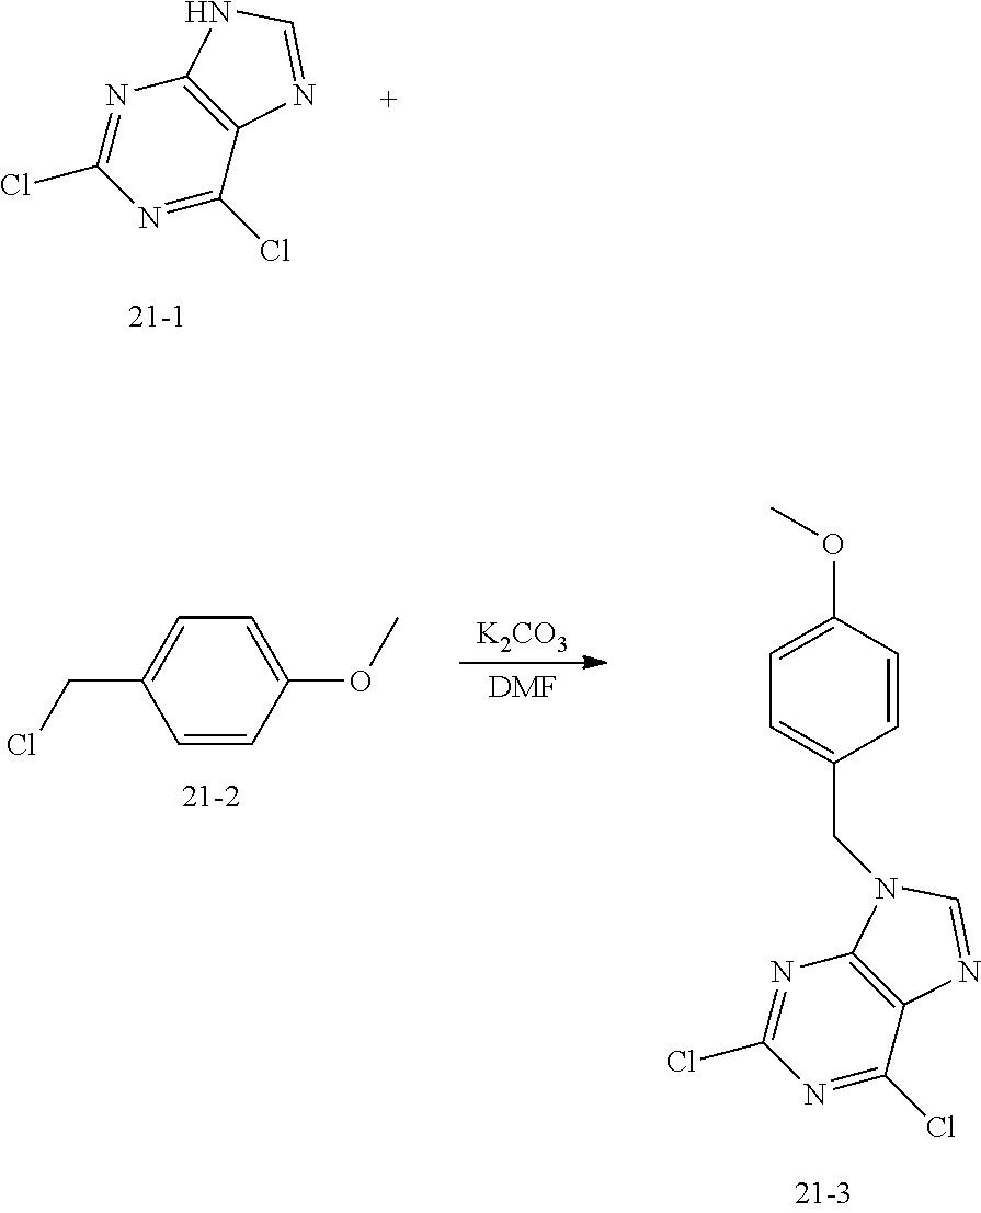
N1=C(Cl)C2=C(N=C1Cl)NC=N2.C1=CC(OC)=CC=C1CCl.[K2CO3].[DMF].N1=C(Cl)C2=C(N=C1Cl)N(CC1=CC=C(OC)C=C1)C=N2
